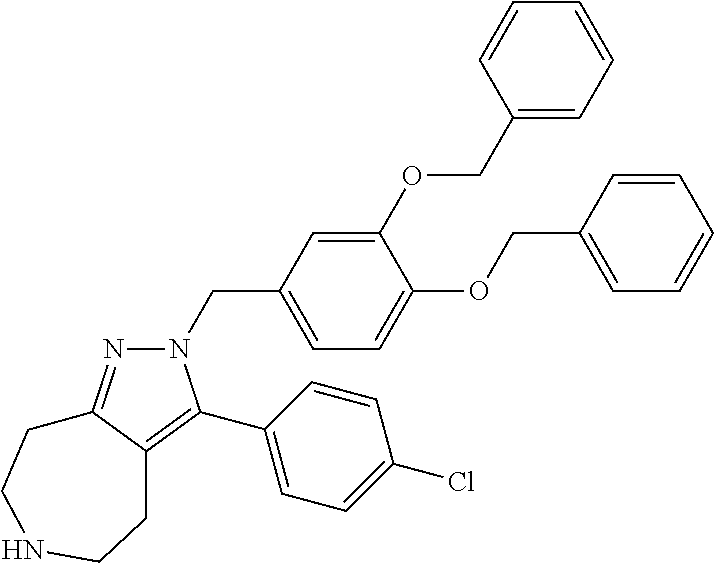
N1=C2C(=C(C3=CC=C(Cl)C=C3)N1CC1=CC=C(OCC3=CC=CC=C3)C(OCC3=CC=CC=C3)=C1)CCNCC2
